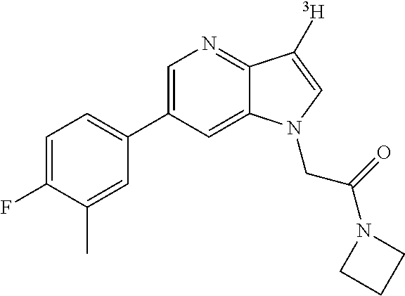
C1=C(C2=CC=C(F)C(C)=C2)C=C2C(=N1)C([T])=CN2CC(N1CCC1)=O
